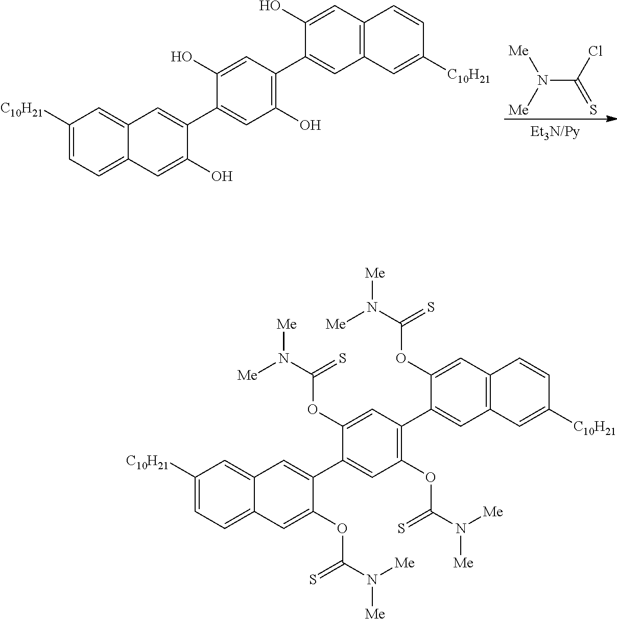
[Me]N([Me])C(Cl)=S.C1([C10H21])=CC=C2C(=C1)C=C(C1=CC(O)=C(C3=CC4=C(C=C3O)C=CC([C10H21])=C4)C=C1O)C(O)=C2.C1([C10H21])=CC=C2C(=C1)C=C(C1=CC(OC(N([Me])[Me])=S)=C(C3=CC4=C(C=C3OC(N([Me])[Me])=S)C=CC([C10H21])=C4)C=C1OC(N([Me])[Me])=S)C(OC(N([Me])[Me])=S)=C2
